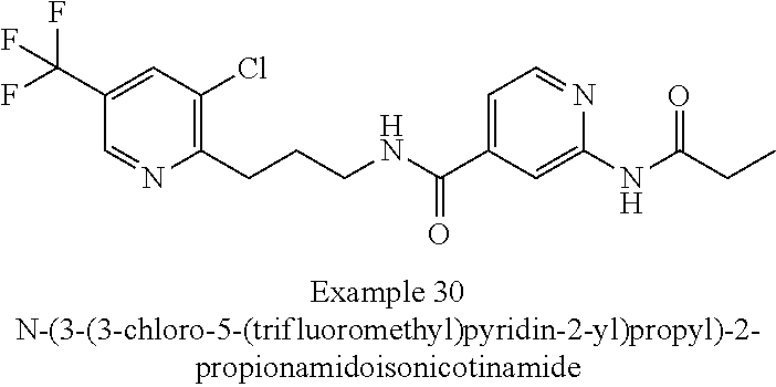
C1(C(F)(F)F)=CC(Cl)=C(CCCNC(C2=CC=NC(NC(=O)CC)=C2)=O)N=C1
